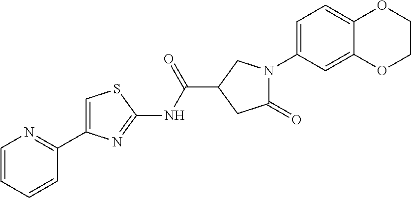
C1(C(=O)NC2=NC(C3=NC=CC=C3)=CS2)CC(=O)N(C2=CC=C3C(=C2)OCCO3)C1
